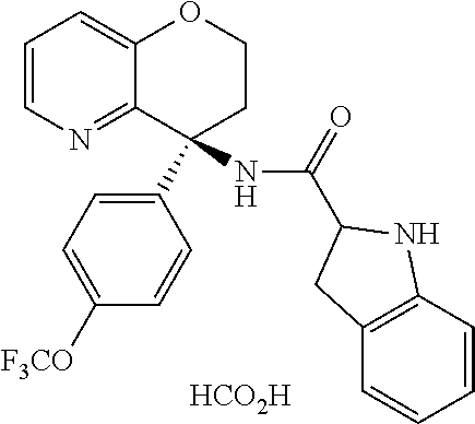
[HCO2H].C1=CN=C2C(=C1)OCCC2(C1=CC=C([F3CO])C=C1)NC(=O)C1NC2=C(C=CC=C2)C1
